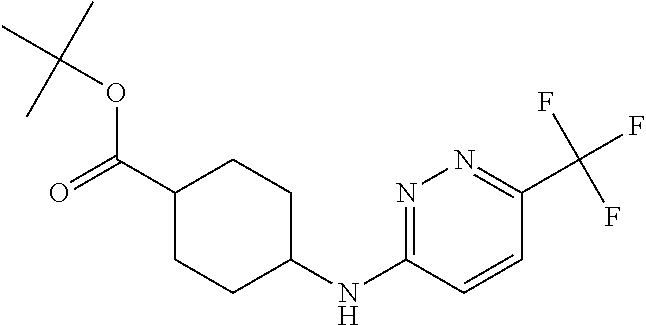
N1=C(NC2CCC(C(=O)OC(C)(C)C)CC2)C=CC(C(F)(F)F)=N1
